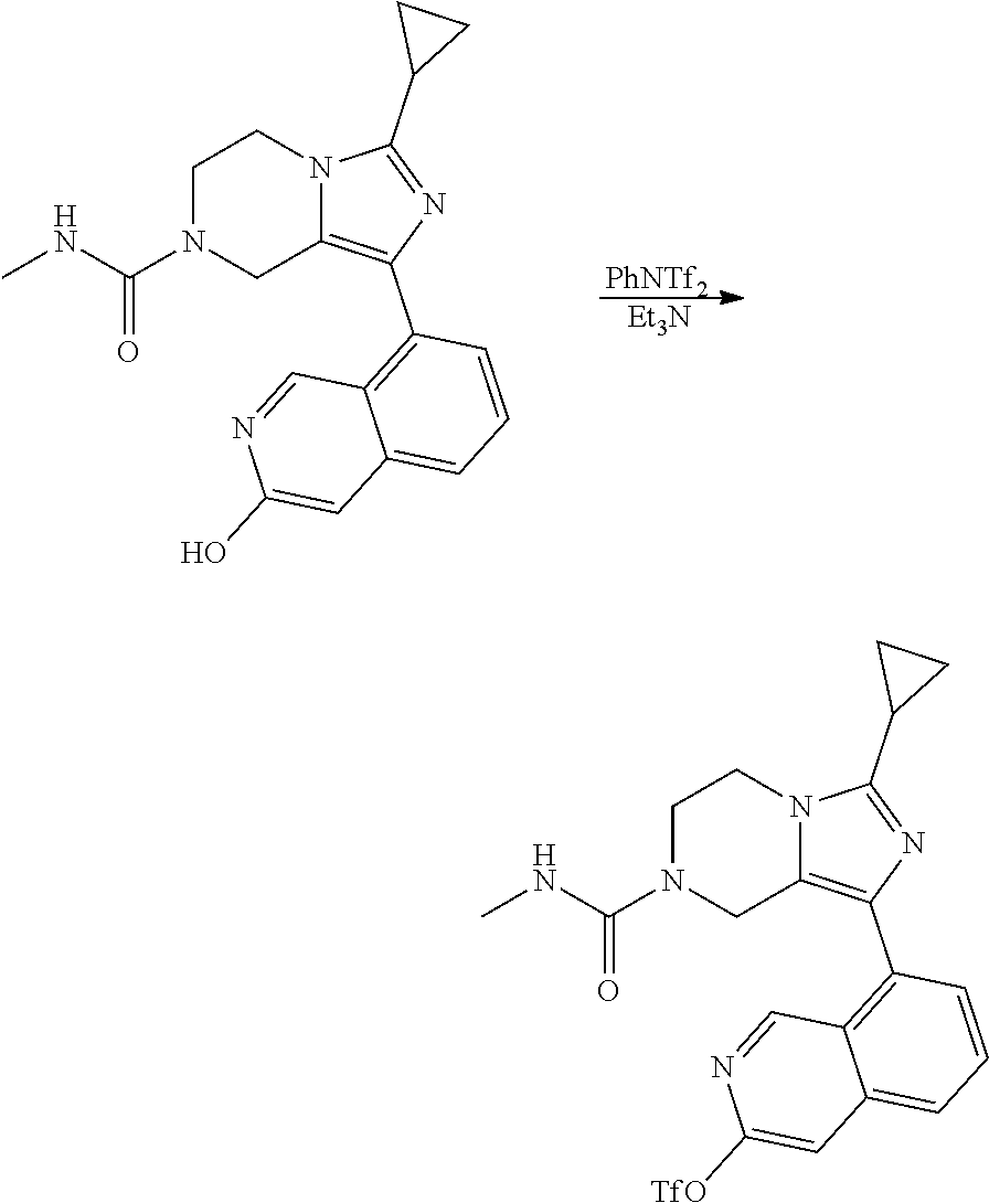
[PhNTf2].[Et3N].C1N(C(NC)=O)CC2=C(C3=C4C(=CC=C3)C=C(O)N=C4)N=C(C3CC3)N2C1.C1N(C(NC)=O)CC2=C(C3=C4C(=CC=C3)C=C([TfO])N=C4)N=C(C3CC3)N2C1
